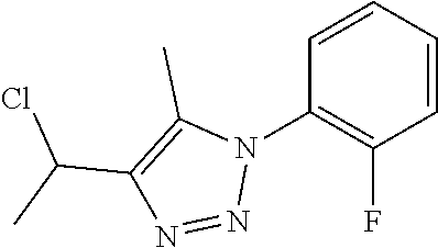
C1=CC=CC(F)=C1N1C(C)=C(C(C)Cl)N=N1
